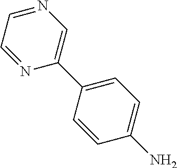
N1=CC=NC(C2=CC=C(N)C=C2)=C1
